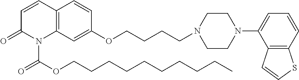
C12=C(C=C(OCCCCN3CCN(C4=CC=CC5=C4C=CS5)CC3)C=C1)N(C(OCCCCCCCCCC)=O)C(=O)C=C2
